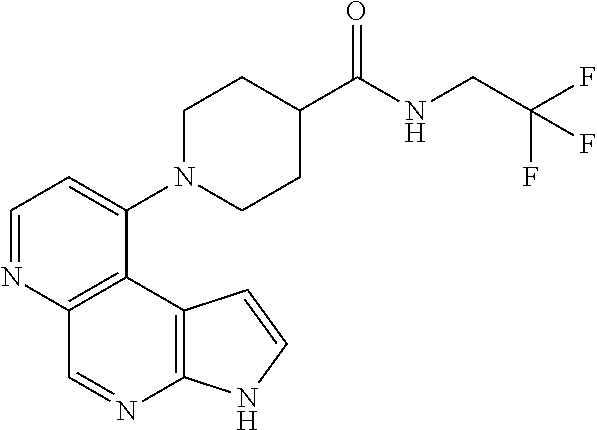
C1=NC2=C(C(N3CCC(C(NCC(F)(F)F)=O)CC3)=C1)C1=C(N=C2)NC=C1
